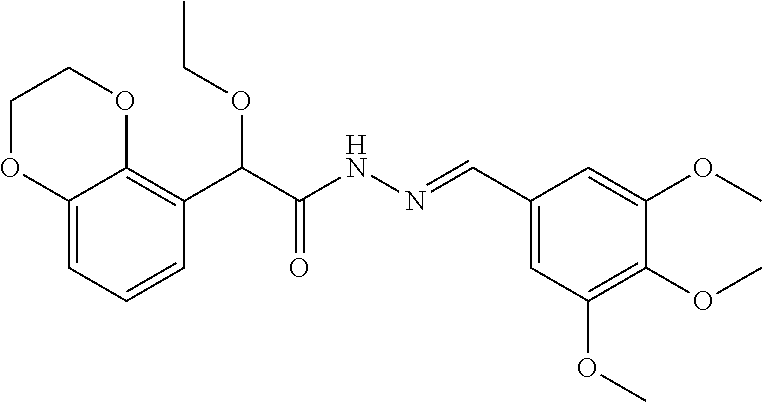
C1=C2C(=C(C(C(NN=CC3=CC(OC)=C(OC)C(OC)=C3)=O)OCC)C=C1)OCCO2
